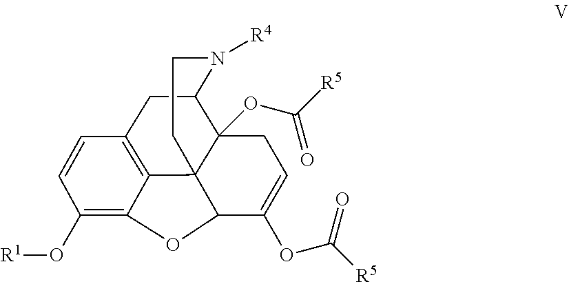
C1(O[R1])=C2C3=C(C=C1)CC1N([R4])CCC34C1(OC([R5])=O)CC=C(OC([R5])=O)C4O2
